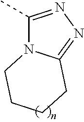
C1(C)=NN=C2N1CCCC2
